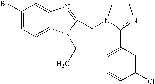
C1(Br)=CC=C2C(=C1)N=C(CN1C=CN=C1C1=CC=CC(Cl)=C1)N2CC
